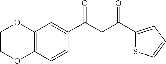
C1(C(CC(C2=CC3=C(C=C2)OCCO3)=O)=O)=CC=CS1
